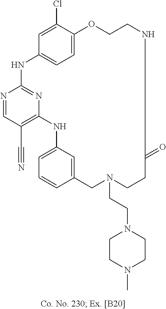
N1=CC(C#N)=C2N=C1NC1=CC=C(C(Cl)=C1)OCCNC(=O)CCN(CCN1CCN(C)CC1)CC1=CC(=CC=C1)N2
